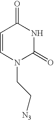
C1=CN(CC[N3])C(=O)NC1=O
